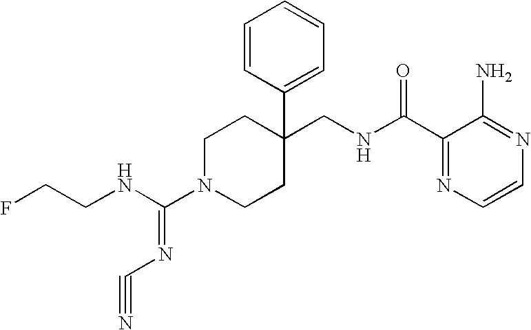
C1(CNC(C2=NC=CN=C2N)=O)(C2=CC=CC=C2)CCN(C(NCCF)=NC#N)CC1
